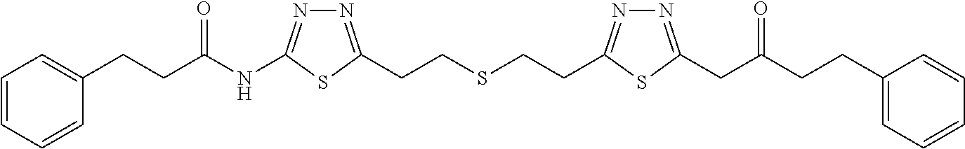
N1=C(NC(CCC2=CC=CC=C2)=O)SC(CCSCCC2=NN=C(CC(CCC3=CC=CC=C3)=O)S2)=N1
